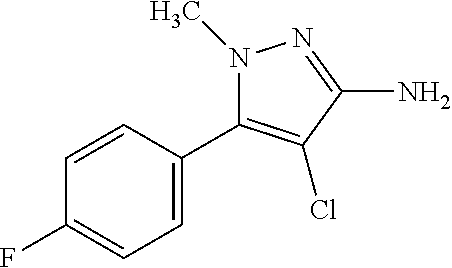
C1=C(C2=C(Cl)C(N)=NN2C)C=CC(F)=C1
